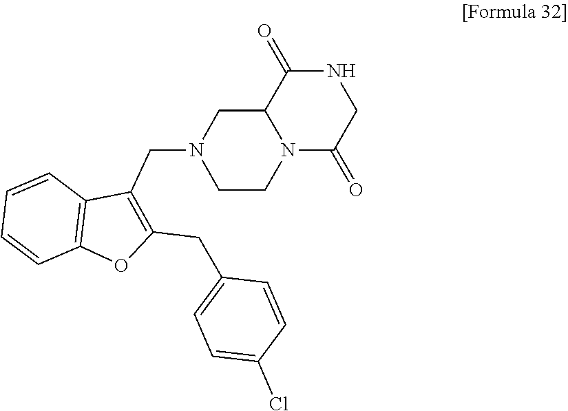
C1=CC2=C(C=C1)C(CN1CCN3C(C1)C(=O)NCC3=O)=C(CC1=CC=C(Cl)C=C1)O2
